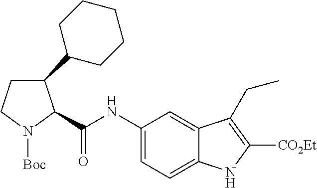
C1CN([Boc])C(C(NC2=CC=C3C(=C2)C(CC)=C([CO2Et])N3)=O)C1C1CCCCC1
